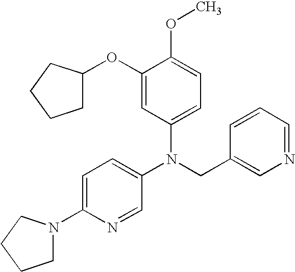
C1(N2CCCC2)=CC=C(N(CC2=CN=CC=C2)C2=CC=C(OC)C(OC3CCCC3)=C2)C=N1
